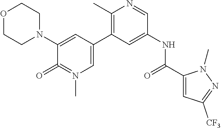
O1CCN(C2=CC(C3=C(C)N=CC(NC(=O)C4=CC([CF3])=NN4C)=C3)=CN(C)=C2=O)CC1
